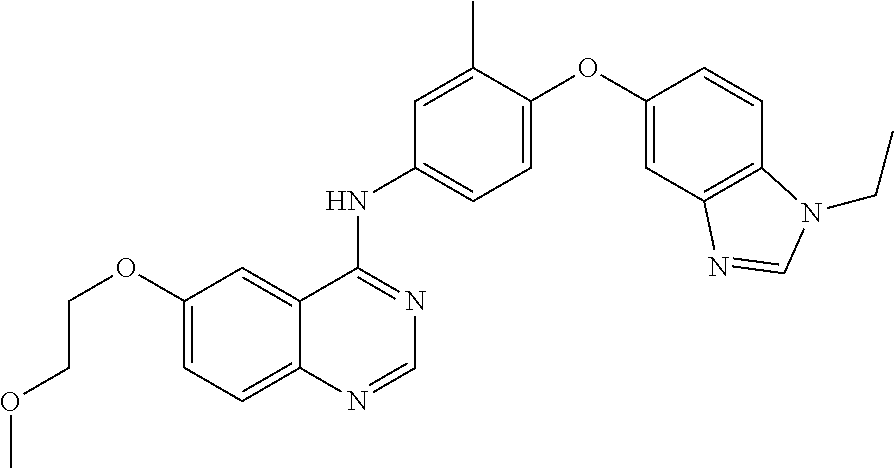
C1(OCCOC)=CC=C2C(=C1)C(NC1=CC=C(OC3=CC4=C(C=C3)N(CC)C=N4)C(C)=C1)=NC=N2
